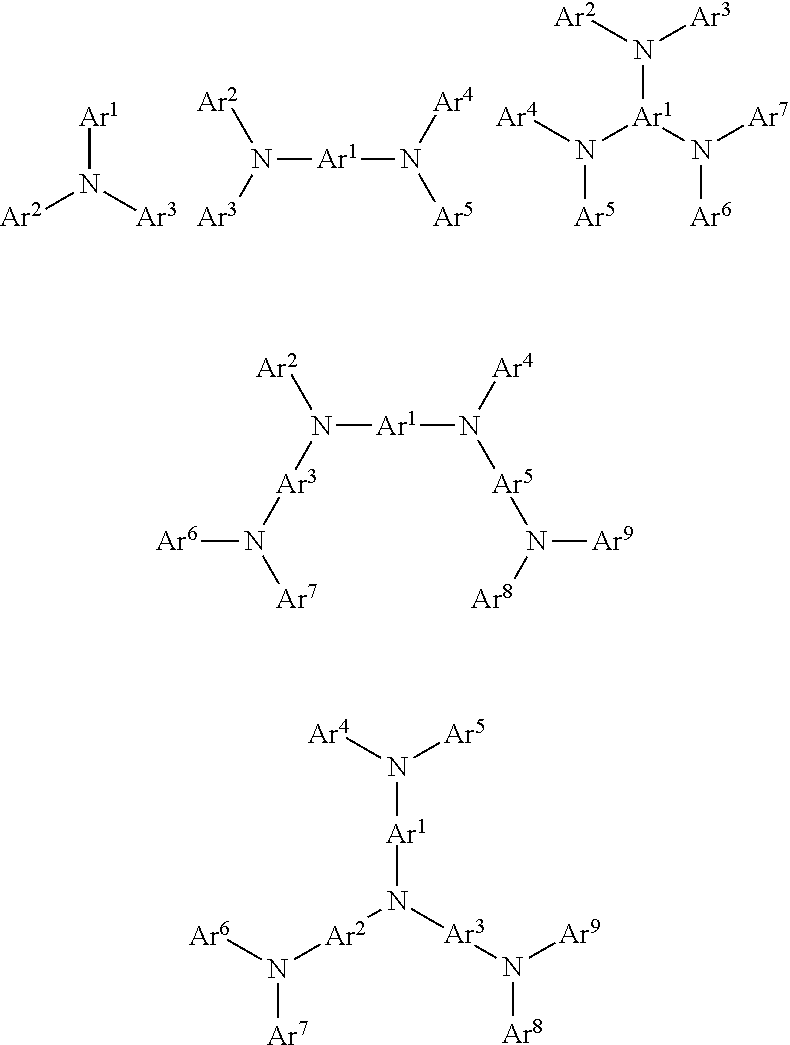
[Ar1]N([Ar2])[Ar3].N([Ar1]N([Ar4])[Ar5])([Ar2])[Ar3].N([Ar1](N([Ar4])[Ar5])N([Ar6])[Ar7])([Ar3])[Ar2].N([Ar1]N([Ar4])[Ar5]N([Ar8])[Ar9])([Ar2])[Ar3]N([Ar7])[Ar6].[Ar1](N([Ar2]N([Ar7])[Ar6])[Ar3]N([Ar8])[Ar9])N([Ar4])[Ar5]
